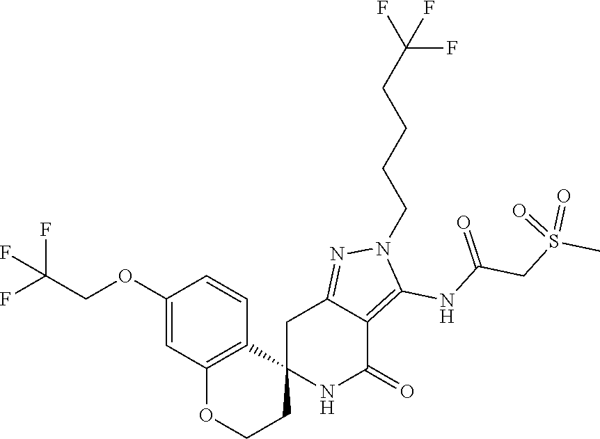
C12(NC(=O)C3=C(NC(CS(C)(=O)=O)=O)N(CCCCC(F)(F)F)N=C3C1)CCOC1=C2C=CC(OCC(F)(F)F)=C1
